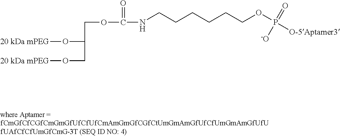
[20 kDa mPEG]OC(CO[20 kDa mPEG])COC(NCCCCCCOP([O-5Aptamer3])(=O)[-O])=O
